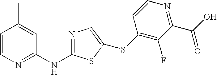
C1=CN=C(NC2=NC=C(SC3=C(F)C(C(=O)O)=NC=C3)S2)C=C1C
